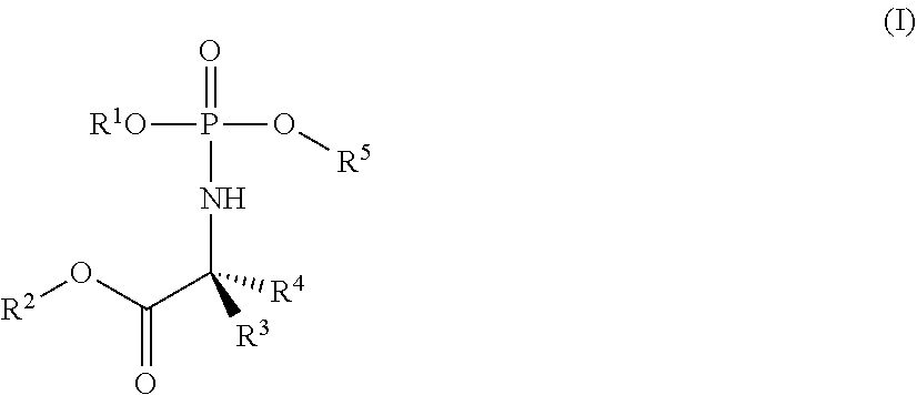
[R2]OC(C([R3])(NP(=O)([R1O])O[R5])[R4])=O
